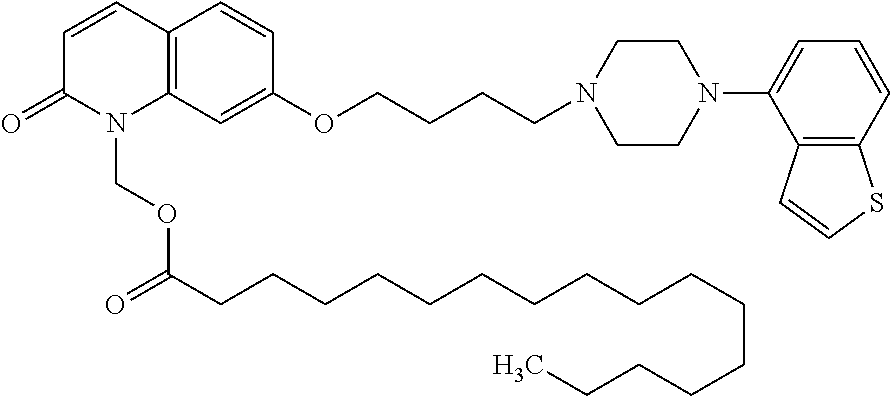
C12=C(C=C(OCCCCN3CCN(C4=CC=CC5=C4C=CS5)CC3)C=C1)N(COC(=O)CCCCCCCCCCCCCCCC)C(=O)C=C2
